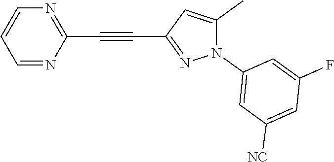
C1=NC(C#CC2=NN(C3=CC([NC])=CC(F)=C3)C(C)=C2)=NC=C1
